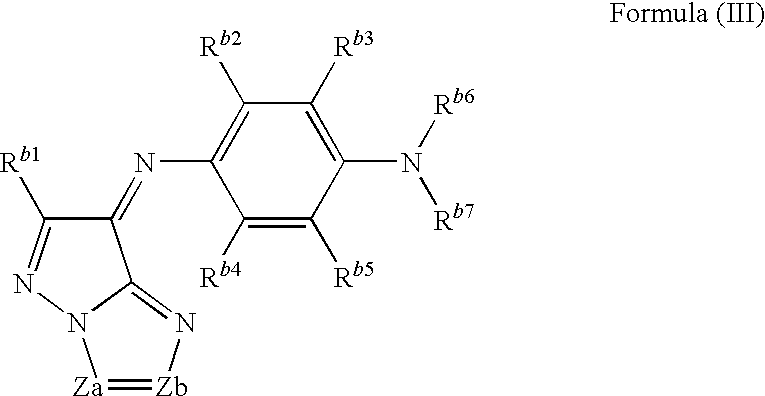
C1(=NC2=C([Rb2])C([Rb3])=C(N([Rb6])[Rb7])C([Rb5])=C2[Rb4])C([Rb1])=NN2C1=N[Zb]=[Za]2
